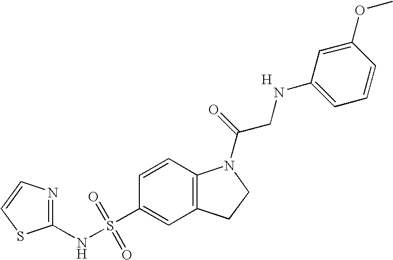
C1(NS(C2=CC3=C(C=C2)N(C(=O)CNC2=CC=CC(OC)=C2)CC3)(=O)=O)=NC=CS1.[H]
